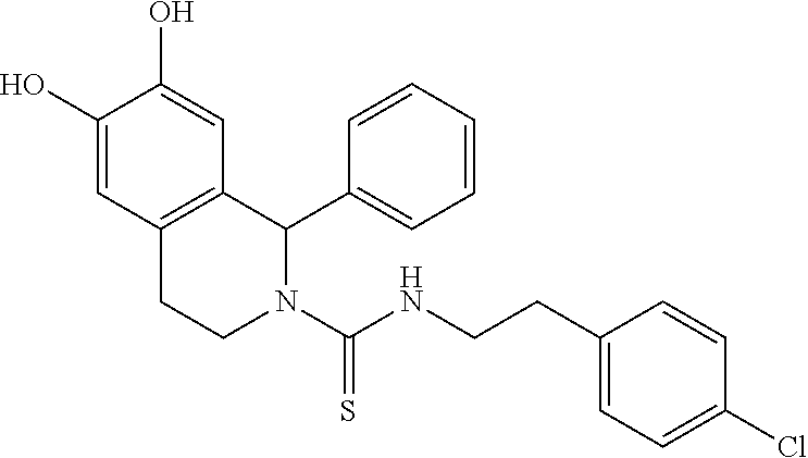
C1(CCNC(N2C(C3=CC=CC=C3)C3=C(CC2)C=C(O)C(O)=C3)=S)=CC=C(Cl)C=C1
